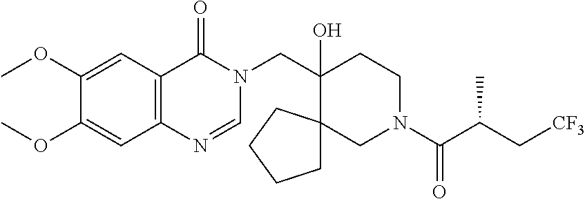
C(C1(O)CCN(C(C(C[CF3])C)=O)CC12CCCC2)N1C(=O)C2=C(N=C1)C=C(OC)C(OC)=C2
